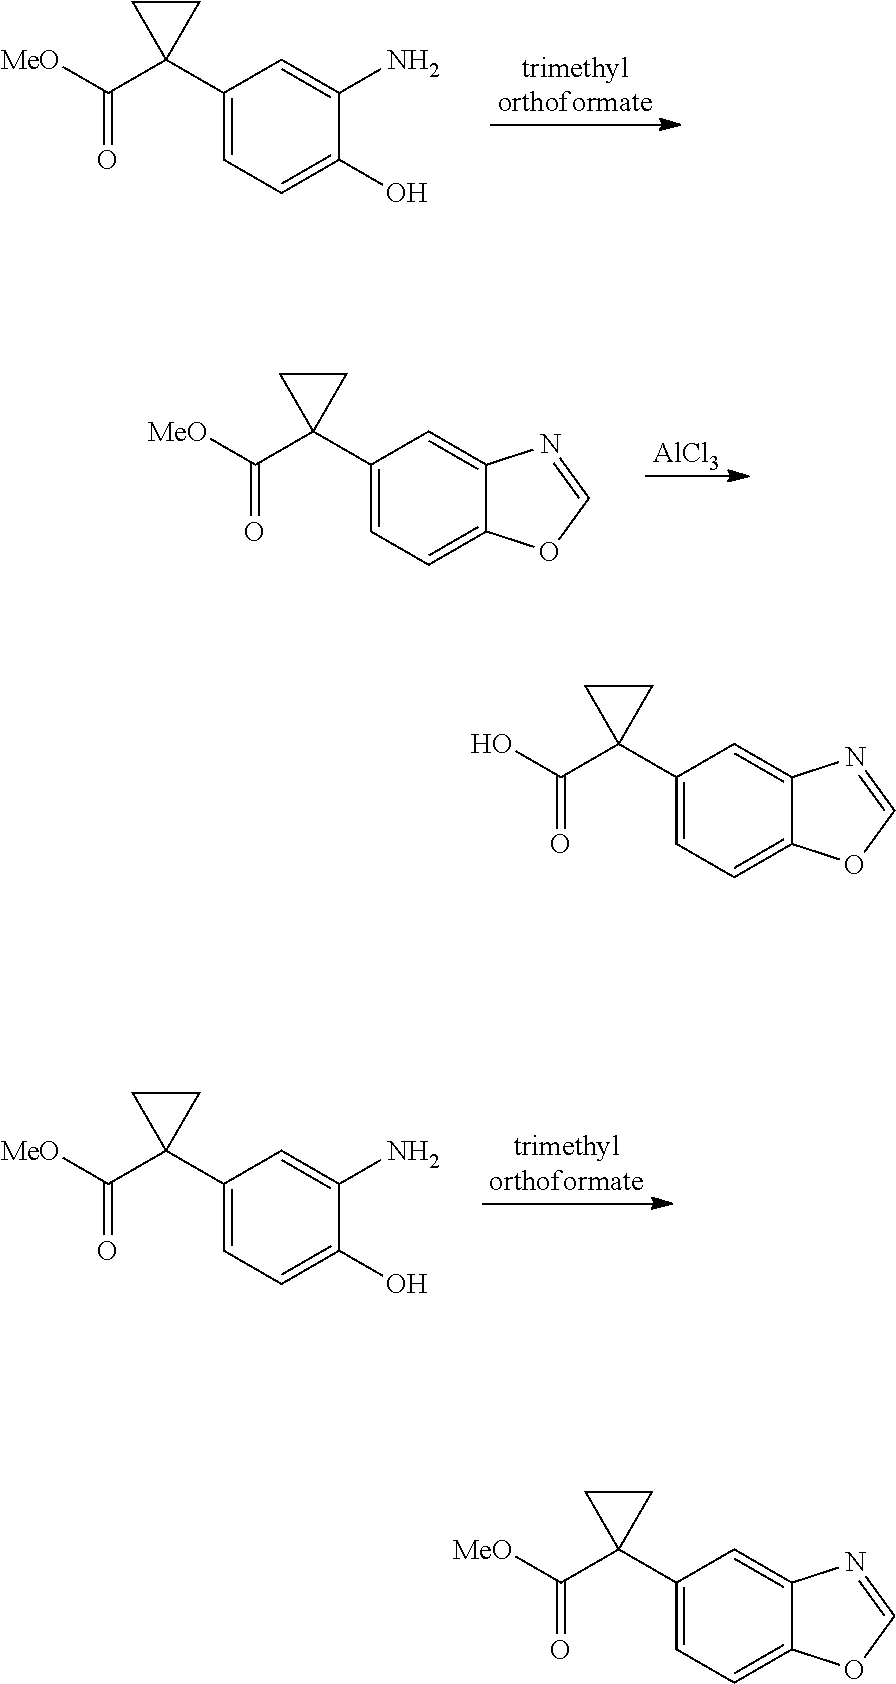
C1(C2(C([MeO])=O)CC2)=CC=C(O)C(N)=C1.C1(C2(C([MeO])=O)CC2)=CC=C2C(=C1)N=CO2.[AlCl3].C1(C2(C([MeO])=O)CC2)=CC=C(O)C(N)=C1.C1(C2(C(O)=O)CC2)=CC=C2C(=C1)N=CO2.C1(C2(C([MeO])=O)CC2)=CC=C2C(=C1)N=CO2
